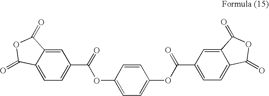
C1=C2C(=CC=C1C(=O)OC1=CC=C(OC(C3=CC=C4C(=C3)C(=O)OC4=O)=O)C=C1)C(=O)OC2=O
